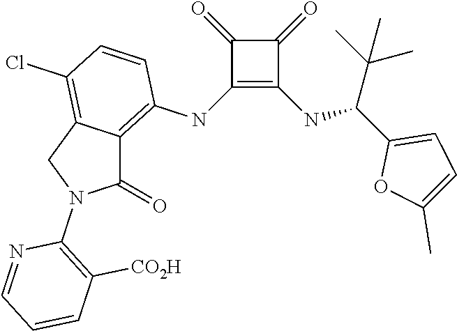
C1(NC2=C3C(=C(Cl)C=C2)CN(C2=C([CO2H])C=CC=N2)C3=O)=C(NC(C2=CC=C(C)O2)C(C)(C)C)C(=O)C1=O
